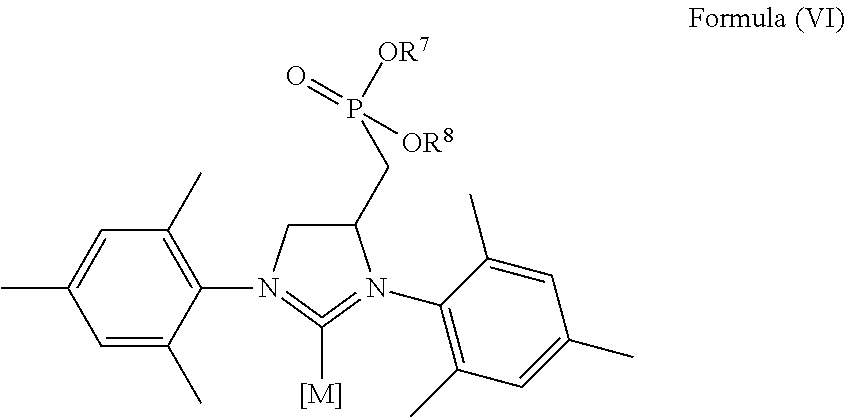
C1(CP([OR7])([OR8])=O)CN(C2=C(C)C=C(C)C=C2C)=C([[M]])=N1C1=C(C)C=C(C)C=C1C
